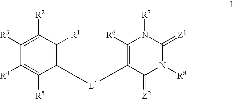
C1([L1]C2=C([R6])N([R7])C(=[Z1])N([R8])C2=[Z2])=C([R1])C([R2])=C([R3])C([R4])=C1[R5]
